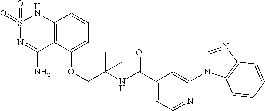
S1(=O)(=O)N=C(N)C2=C(N1)C=CC=C2OCC(C)(C)NC(C1=CC=NC(N2C=NC3=C2C=CC=C3)=C1)=O
